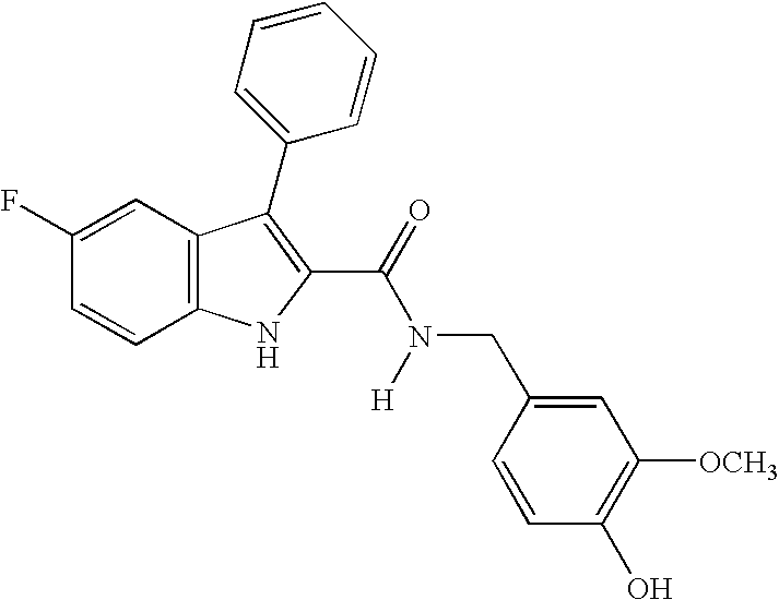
C1(F)=CC2=C(C=C1)NC(C(=O)N(CC1=CC([OCH3])=C(O)C=C1)[H])=C2C1=CC=CC=C1
